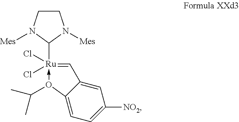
C1CN([Mes])C([Ru]2(Cl)(Cl)-O(C(C)C)C3=CC=C([NO2])C=C3C=2)N1[Mes]
